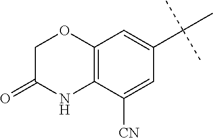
C12=C(C([CN])=CC(C(C)(C)C)=C1)NC(=O)CO2
